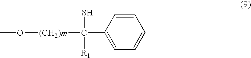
C1=CC(C(S)([R1])[(CH2)m]OC)=CC=C1
